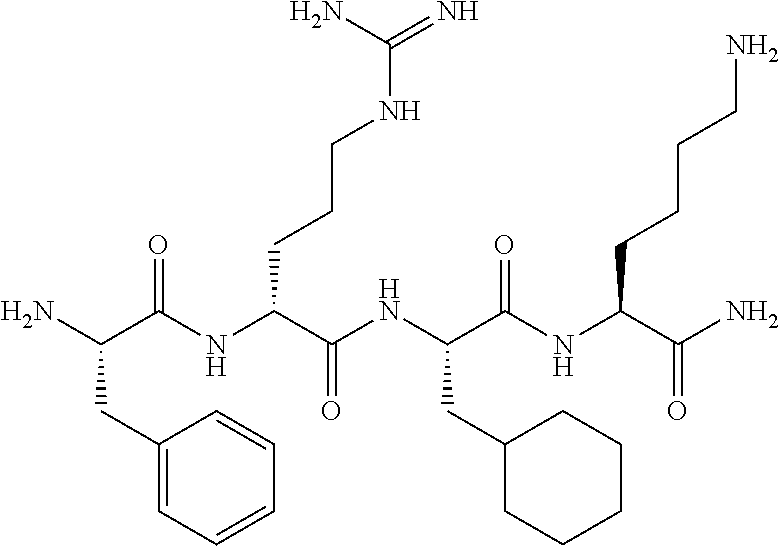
NC(C(NC(C(NC(C(NC(C(N)=O)CCCCN)=O)CC1CCCCC1)=O)CCCNC(=N)N)=O)CC1=CC=CC=C1
